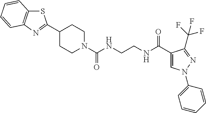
C1(C2=NC3=C(S2)C=CC=C3)CCN(C(NCCNC(C2=CN(C3=CC=CC=C3)N=C2C(F)(F)F)=O)=O)CC1
